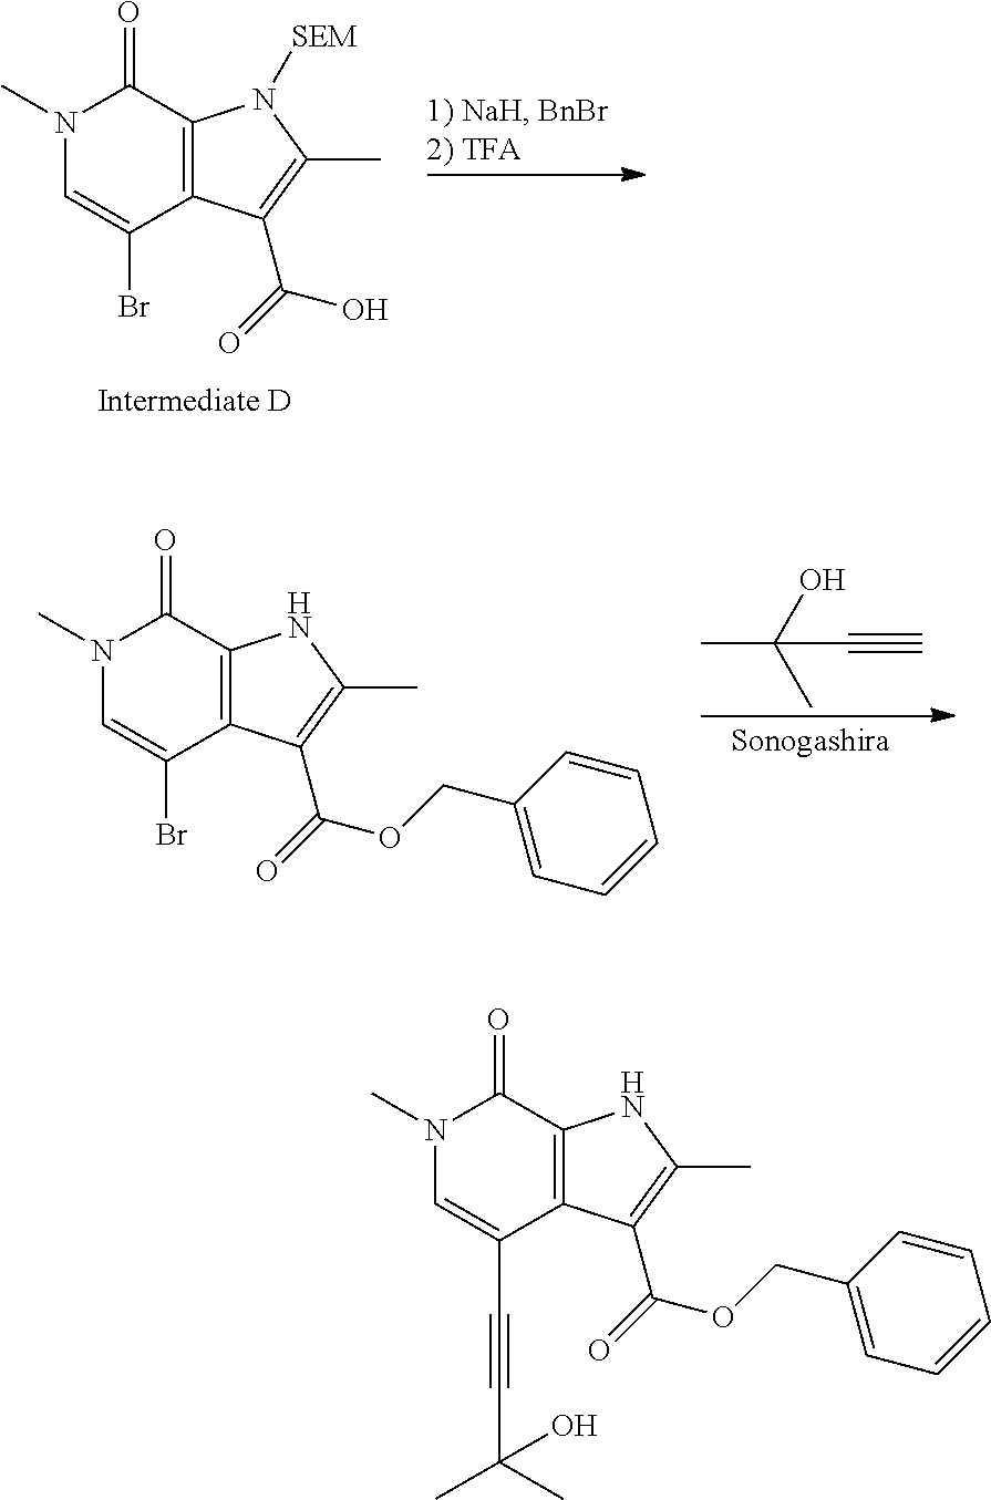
N1(C)C=C(C#CC(C)(C)O)C2=C(C1=O)NC(C)=C2C(OCC1=CC=CC=C1)=O.CC(C)(O)C#C.N1(C)C=C(Br)C2=C(C1=O)NC(C)=C2C(OCC1=CC=CC=C1)=O.N1(C)C=C(Br)C2=C(C1=O)N([SEM])C(C)=C2C(O)=O
